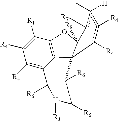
C1([R4])=C2C3=C(C([R1])=C1[R4])OC1([R8])C3(C([R6])C([R6])[H]([R3])C2[R6])c([R4])c([R4])c(C)([H])c1[R7]
